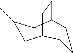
C1C2CCC(CC1C)CCC2
